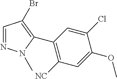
C1=NN(C)C(C2=C([NC])C=C(OC)C(Cl)=C2)=C1Br
